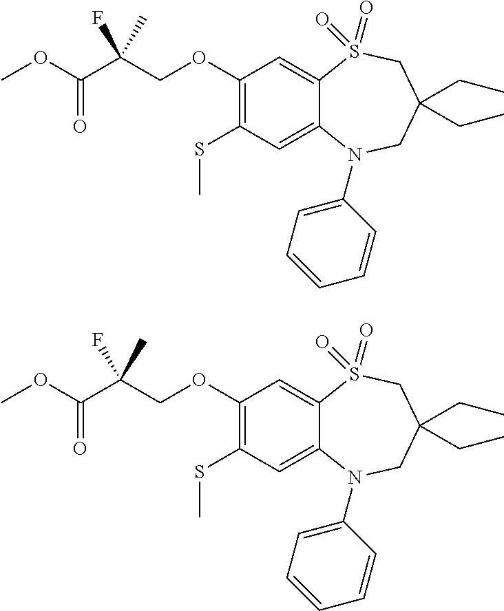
C1(OCC(C(OC)=O)(C)F)=C(SC)C=C2C(=C1)S(=O)(=O)CC(CC)(CC)CN2C1=CC=CC=C1.C1(OCC(C(OC)=O)(C)F)=C(SC)C=C2C(=C1)S(=O)(=O)CC(CC)(CC)CN2C1=CC=CC=C1
